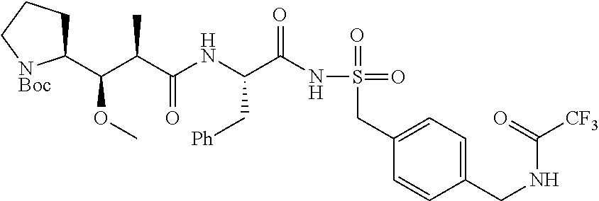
N(C(C(NS(=O)(=O)CC1=CC=C(CNC([CF3])=O)C=C1)=O)C[Ph])C(C(C(C1CCC[NBoc]1)OC)C)=O
